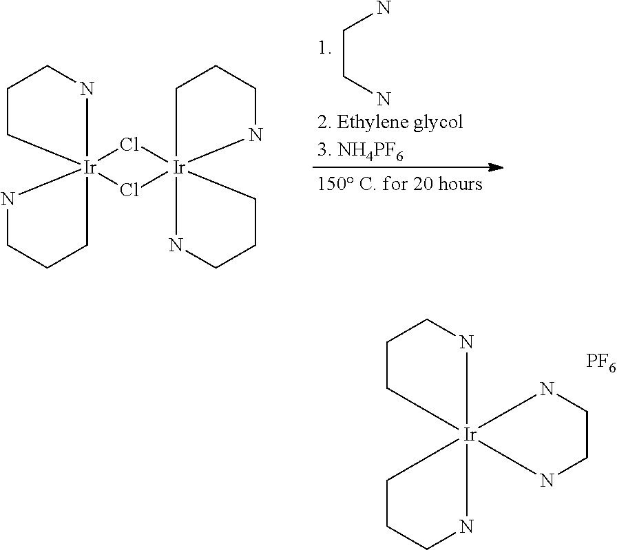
C(CN)N.Cl1[Ir]23(Cl[Ir]145(CCCN4)NCCC5)(NCCC2)CCCN3.C1CCN[Ir]123(CCCN2)NCCN3.[PF6]
